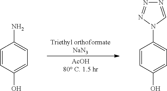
C1=CC(O)=CC=C1N.C1=CC(O)=CC=C1N1C=NN=N1
